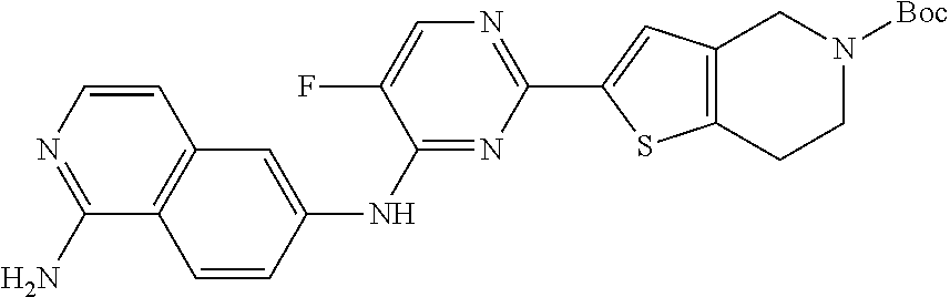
C1(N)=NC=CC2=C1C=CC(NC1=NC(C3=CC4=C(S3)CCN([Boc])C4)=NC=C1F)=C2
